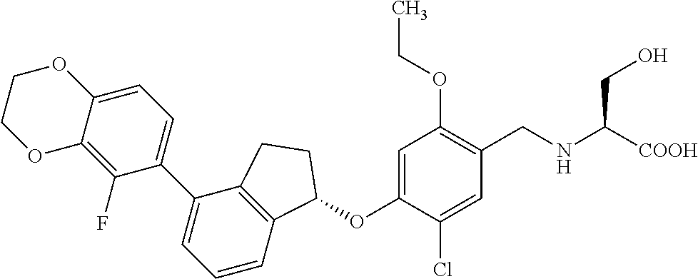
C1(F)=C2C(=CC=C1C1=CC=CC3=C1CCC3OC1=CC(OCC)=C(CNC([COOH])CO)C=C1Cl)OCCO2
